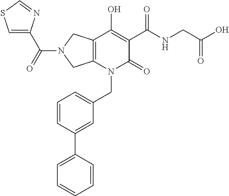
C12=C(N(CC3=CC=CC(C4=CC=CC=C4)=C3)C(=O)C(C(NCC(O)=O)=O)=C1O)CN(C(=O)C1=CSC=N1)C2
